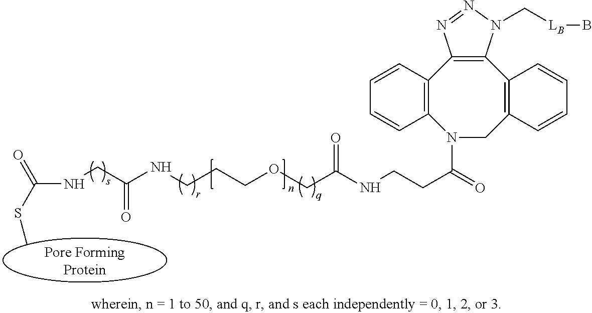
N(CC(NCCCOCC(NCCC(=O)N1CC2=C(C3=C(C4=C1C=CC=C4)N=NN3C[LB]B)C=CC=C2)=O)=O)C(=O)SC
